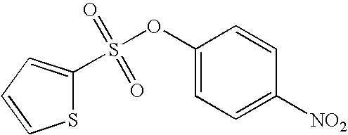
S1C(S(OC2=CC=C([NO2])C=C2)(=O)=O)=CC=C1
